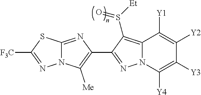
N12C(=NC(C3=NN4C(=C3S([Et])=O)C([Y1])=C([Y2])C([Y3])=C4[Y4])=C1[Me])SC([F3C])=N2
